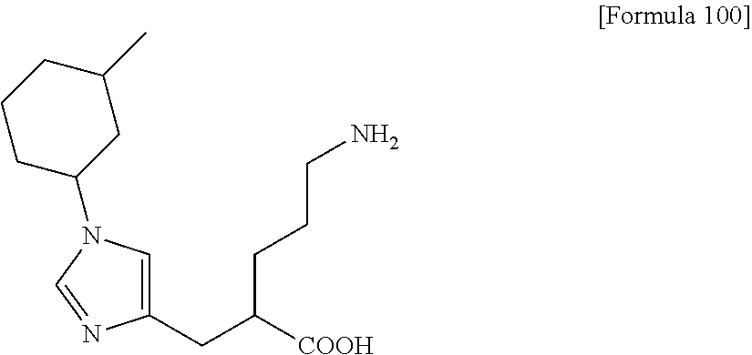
C1(CC([COOH])CCCN)=CN(C2CC(C)CCC2)C=N1
